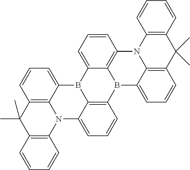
C12=C(C=CC=C1)C(C)(C)C1=C3N2C2=CC=CC4=C2B(C3=CC=C1)C1=CC=CC2=C1B4C1=CC=CC3=C1N2C1=C(C3(C)C)C=CC=C1
